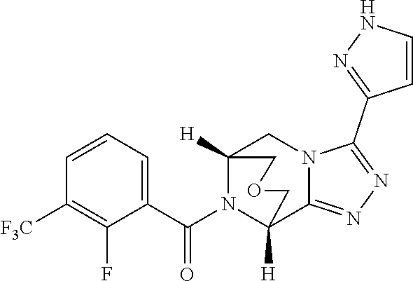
C1=CC=C(C(N2C3([H])C4=NN=C(C5=NNC=C5)N4CC2([H])COC3)=O)C(F)=C1[F3C]
